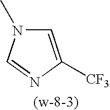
C1=C([CF3])N=CN1C
